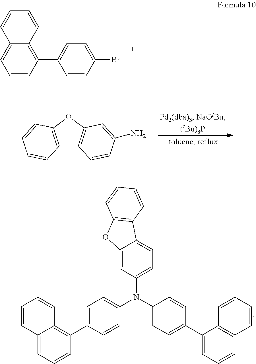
C12=CC=CC(C3=CC=C(Br)C=C3)=C1C=CC=C2.C12=C(OC3=C1C=CC(N)=C3)C=CC=C2.C12=CC(N(C3=CC=C(C4=CC=CC5=C4C=CC=C5)C=C3)C3=CC=C(C4=C5C(=CC=C4)C=CC=C5)C=C3)=CC=C1C1=C(O2)C=CC=C1
